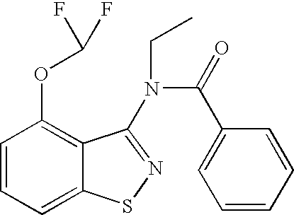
C1=CC=C2C(=C1OC(F)F)C(N(CC)C(=O)C1=CC=CC=C1)=NS2
